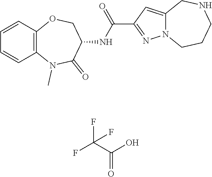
C12=C(C=CC=C1)OCC(NC(C1=NN3C(=C1)CNCCC3)=O)C(=O)N2C.FC(C(O)=O)(F)F
